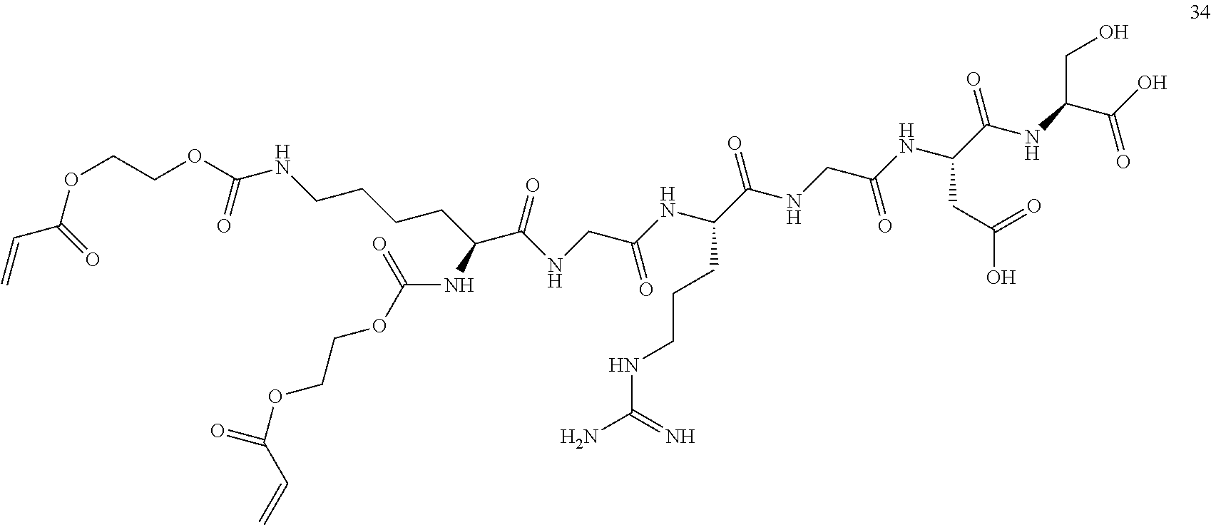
C=CC(OCCOC(NCCCCC(C(NCC(NC(C(NCC(NC(C(NC(C(O)=O)CO)=O)CC(O)=O)=O)=O)CCCNC(N)=N)=O)=O)NC(OCCOC(=O)C=C)=O)=O)=O
